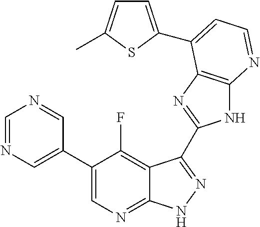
C1=NC=C(C2=CN=C3C(=C2F)C(C2=NC4=C(N2)N=CC=C4C2=CC=C(C)S2)=NN3)C=N1
